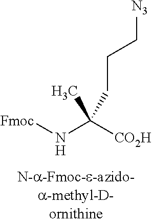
[Fmoc]NC([CO2H])(CCC[N3])C
